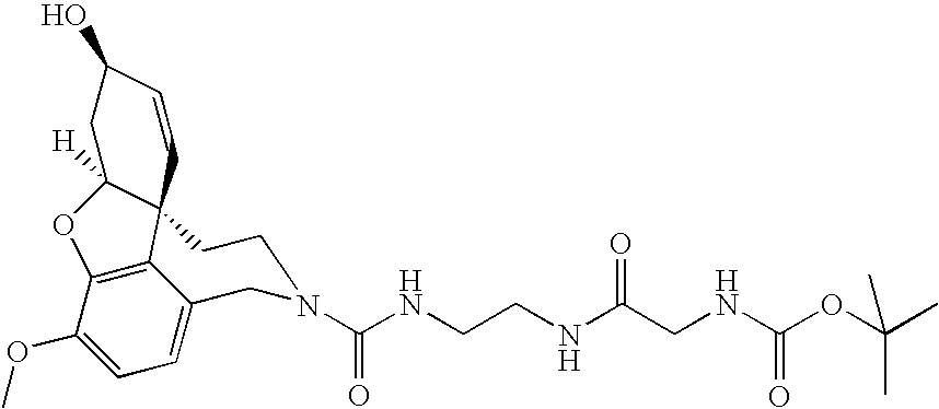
C1(OC)=CC=C2C3=C1OC1([H])C3(CCN(C(NCCNC(=O)CNC(=O)OC(C)(C)C)=O)C2)C=CC(O)C1
